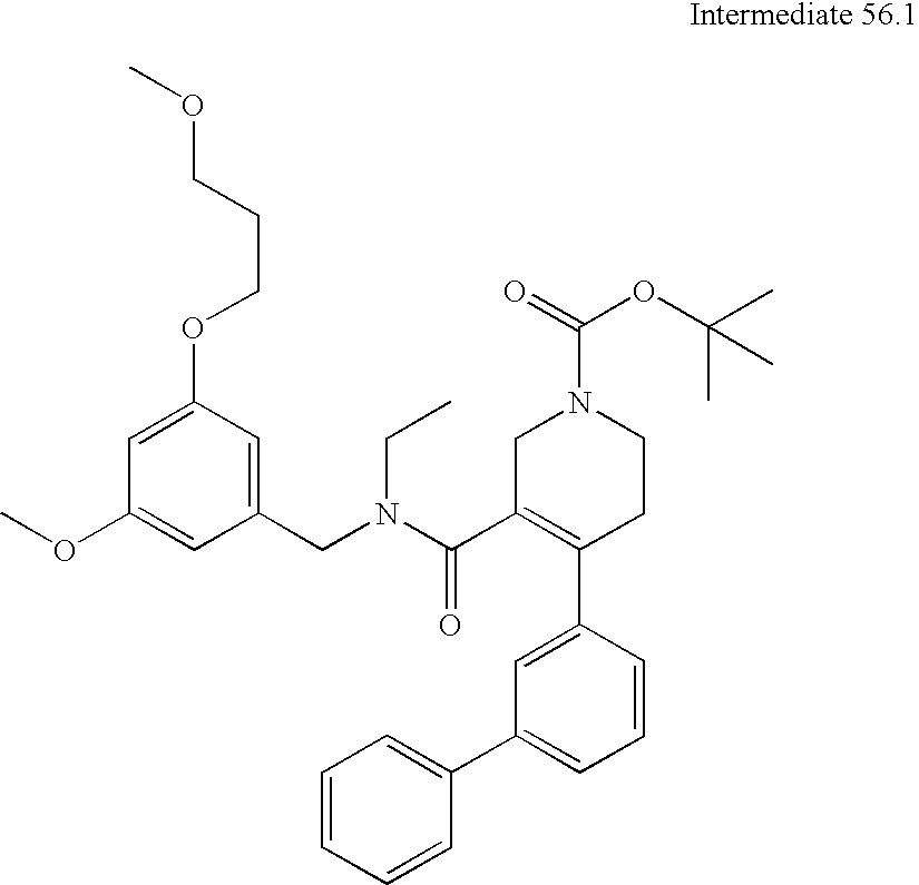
C1=CC=CC(C2=CC=CC(C3=C(C(N(CC4=CC(OCCCOC)=CC(OC)=C4)CC)=O)CN(C(OC(C)(C)C)=O)CC3)=C2)=C1
